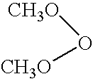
[CH3O]O[CH3O]
